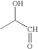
CC(C=O)O
